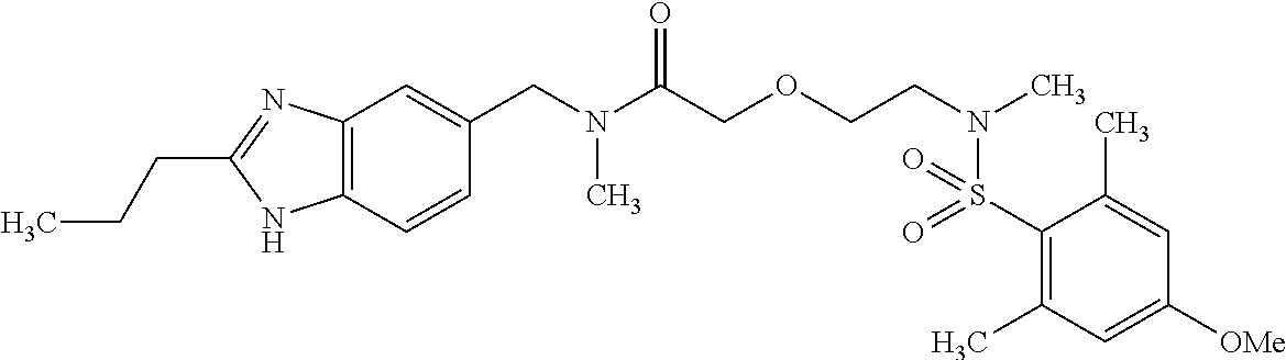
C(N(C(COCCN(C)S(=O)(=O)C1=C(C)C=C([OMe])C=C1C)=O)C)C1=CC2=C(C=C1)NC(CCC)=N2
